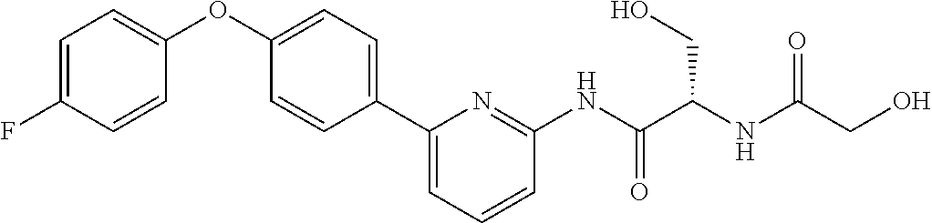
C1=C(F)C=CC(OC2=CC=C(C3=CC=CC(NC(=O)C(CO)NC(=O)CO)=N3)C=C2)=C1
